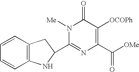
C1=CC2=C(C=C1)NC(C1=NC(C([OMe])=O)=C([OCOPh])C(=O)N1[Me])C2
